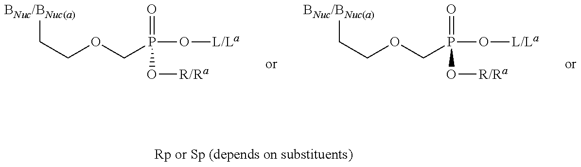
[BNuc/BNuc(a)]CCOCP(=O)(O[R/Ra])O[L/La].[BNuc/BNuc(a)]CCOCP(=O)(O[R/Ra])O[L/La]
